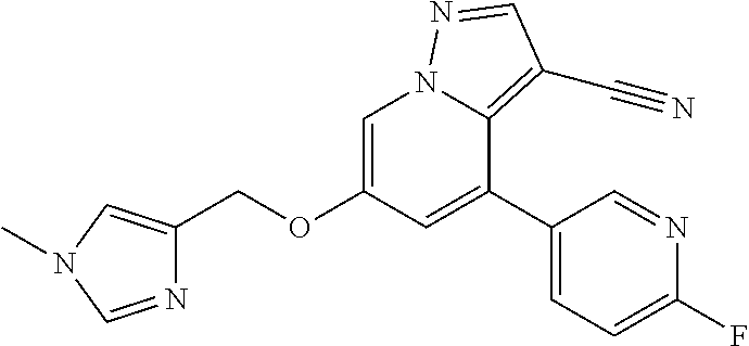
C1(C2=CC(OCC3=CN(C)C=N3)=CN3C2=C(C#N)C=N3)=CC=C(F)N=C1
